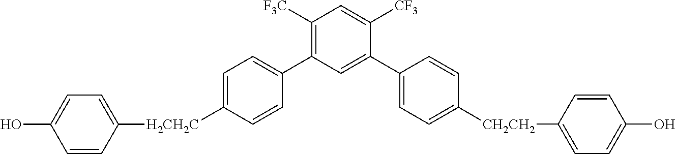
C1([F3C])=C(C2=CC=C([H2CH2C]C3=CC=C(O)C=C3)C=C2)C=C(C2=CC=C([CH2CH2]C3=CC=C(O)C=C3)C=C2)C([CF3])=C1
